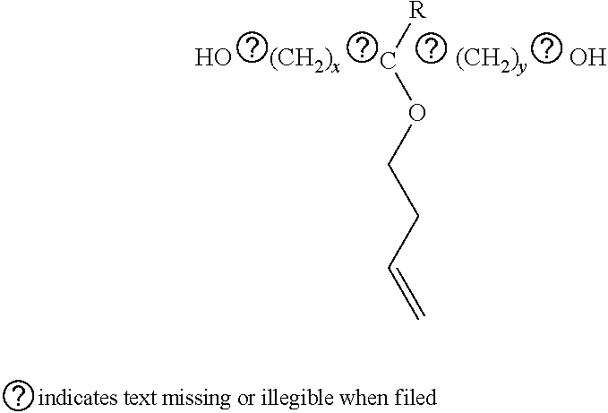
O.[R]COCCC=C.O
